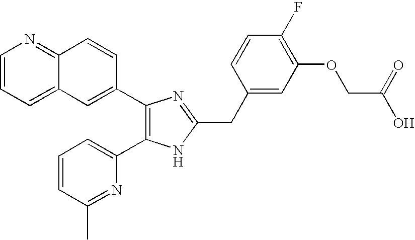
C1=CC=C2C(=N1)C=CC(C1=C(C3=CC=CC(C)=N3)NC(CC3=CC(OCC(O)=O)=C(F)C=C3)=N1)=C2
